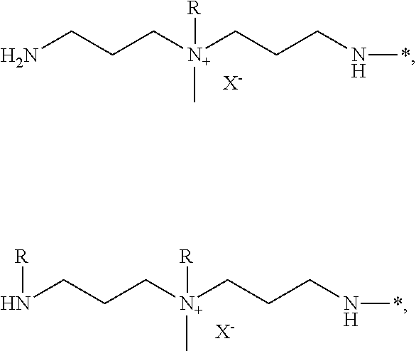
C(C[N+](CCCN*)(C)[R])CN.[X-].C(C[N+](CCCN*)(C)[R])CN[R].[X-]
